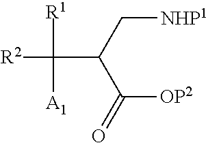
O=C([OP2])C(C([A1])([R1])[R2])C[NHP1]
